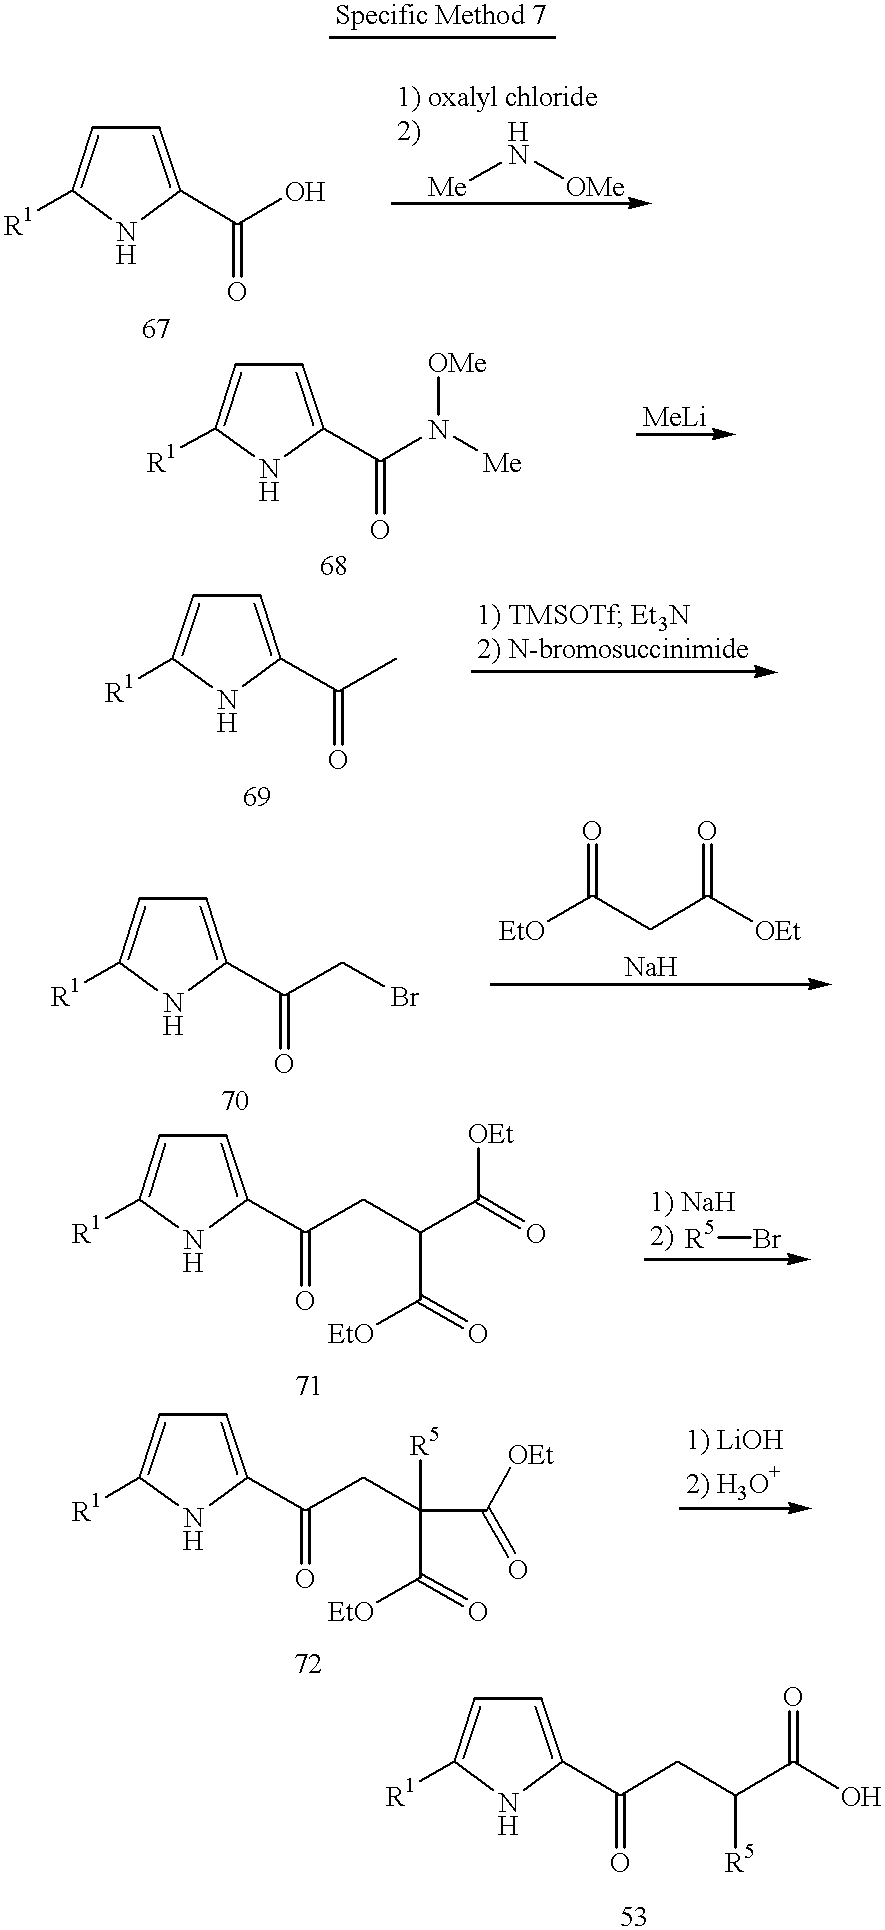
C1=C(C(O)=O)NC([R1])=C1.[Me]N[OMe].C1=C(C(N([Me])[OMe])=O)NC([R1])=C1.C1=C(C(C)=O)NC([R1])=C1.C1=C(C(CBr)=O)NC([R1])=C1.[EtO]C(CC([OEt])=O)=O.C1=C(C(CC(C(=O)[OEt])C([EtO])=O)=O)NC([R1])=C1.[R5]Br.C1=C(C(CC(C([EtO])=O)(C(=O)[OEt])[R5])=O)NC([R1])=C1.C1=C(C(CC(C(O)=O)[R5])=O)NC([R1])=C1
